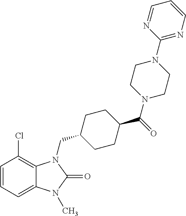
C1=CC=C2C(=C1Cl)N(CC1CCC(C(=O)N3CCN(C4=NC=CC=N4)CC3)CC1)C(=O)N2C
